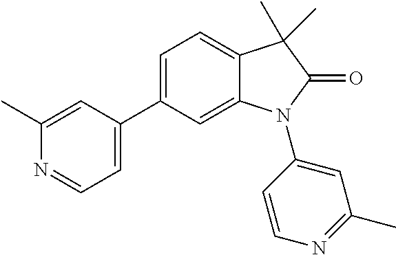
C1=C(C2=CC=C3C(=C2)N(C2=CC(C)=NC=C2)C(=O)C3(C)C)C=C(C)N=C1
